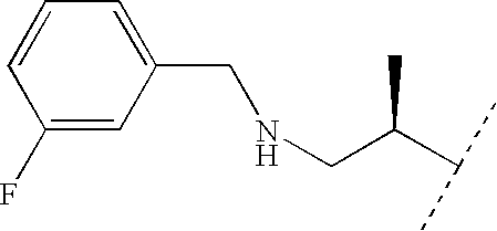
C1(F)=CC(CNCC(C(C)C)C)=CC=C1
